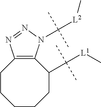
C1CCCCC(C([L1]C)(C)C)C2=C1N=NN2C([L2]C)(C)C
